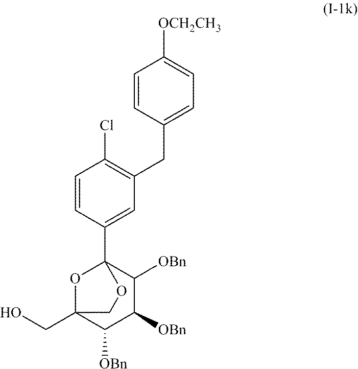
O1C2(CO)C([OBn])C([OBn])C([OBn])C1(C1=CC(CC3=CC=C([OCH2CH3])C=C3)=C(Cl)C=C1)OC2
